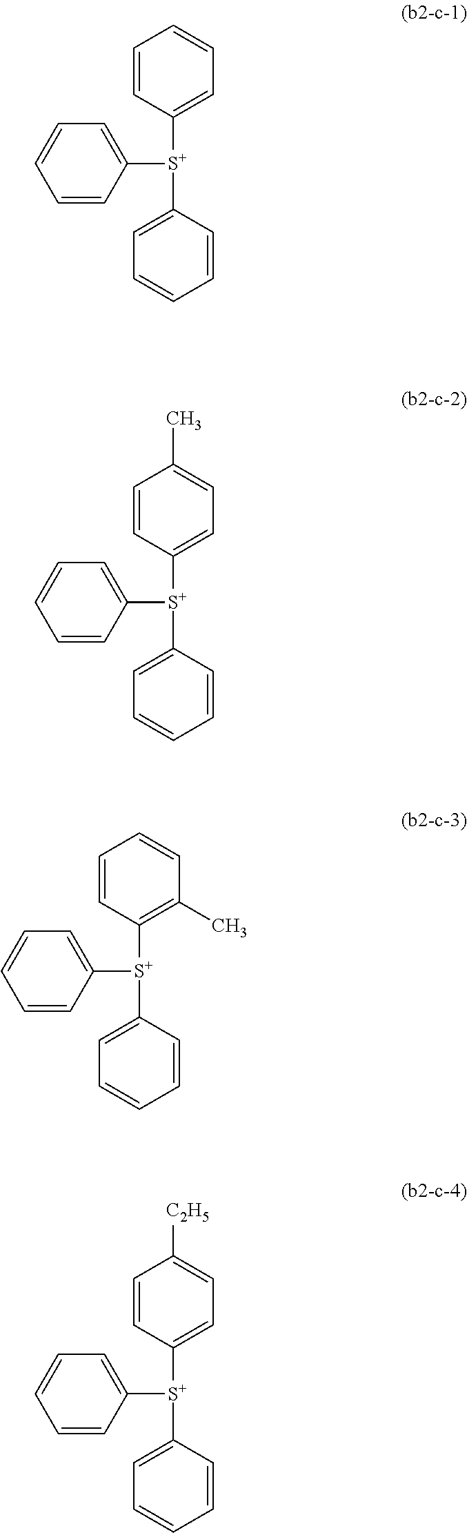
C1=CC([S+](C2=CC=CC=C2)C2=CC=CC=C2)=CC=C1.C1=CC([S+](C2=CC=C(C)C=C2)C2=CC=CC=C2)=CC=C1.C1=CC([S+](C2=C(C)C=CC=C2)C2=CC=CC=C2)=CC=C1.C1=CC([S+](C2=CC=C([C2H5])C=C2)C2=CC=CC=C2)=CC=C1
